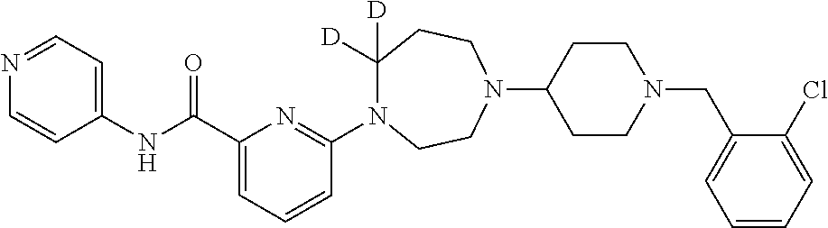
C(C1=CC=CC(N2C([D])([D])CCN(C3CCN(CC4=CC=CC=C4Cl)CC3)CC2)=N1)(NC1=CC=NC=C1)=O
